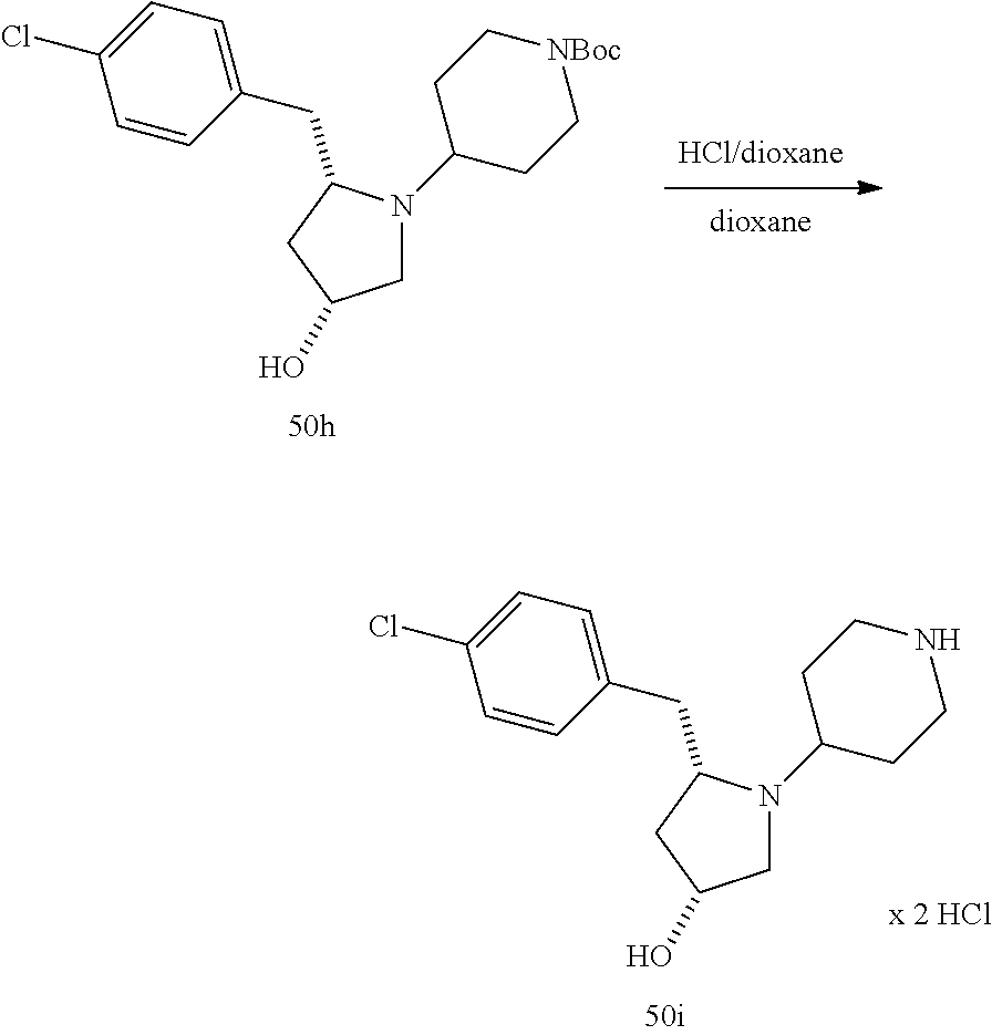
C1N(C2CC[NBoc]CC2)C(CC2=CC=C(Cl)C=C2)CC1O.C1N(C2CCNCC2)C(CC2=CC=C(Cl)C=C2)CC1O
